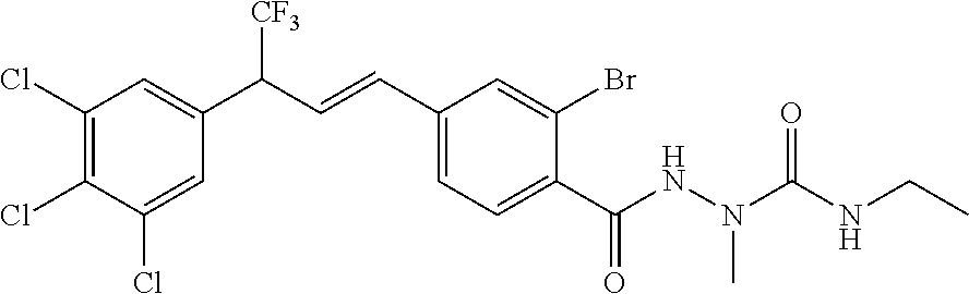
C1(Cl)=C(Cl)C(Cl)=CC(C(C=CC2=CC=C(C(=O)NN(C)C(=O)NCC)C(Br)=C2)[CF3])=C1
